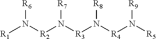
[R1]N([R2]N([R3]N([R4]N([R5])[R9])[R8])[R7])[R6]
